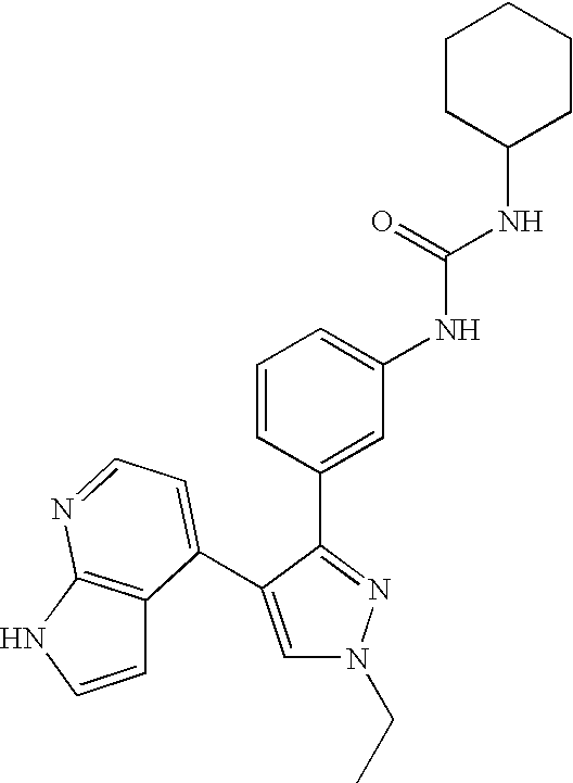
C1CC(NC(=O)NC2=CC=CC(C3=NN(CC)C=C3C3=CC=NC4=C3C=CN4)=C2)CCC1
